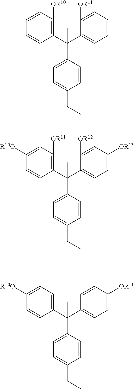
C1(C(C2=CC=C([OR13])C=C2[OR12])(C2=CC=C(CC)C=C2)C)=C([OR11])C=C([R10O])C=C1.C1(C(C2=CC=CC=C2[OR11])(C2=CC=C(CC)C=C2)C)=C([OR10])C=CC=C1.C1(C(C2=CC=C([OR11])C=C2)(C2=CC=C(CC)C=C2)C)=CC=C([R10O])C=C1
